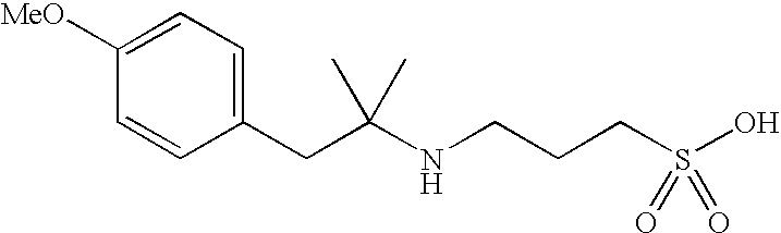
N(C(CC1=CC=C([MeO])C=C1)(C)C)CCCS(O)(=O)=O
